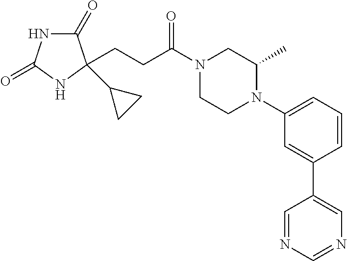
C1(=O)NC(=O)NC1(C1CC1)CCC(N1CCN(C2=CC=CC(C3=CN=CN=C3)=C2)C(C)C1)=O
